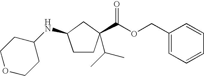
C1CC(C(OCC2=CC=CC=C2)=O)(C(C)C)CC1NC1CCOCC1
